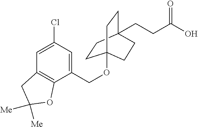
C1CC2(CCC(O)=O)CCC1(OCC1=CC(Cl)=CC3=C1OC([Me])([Me])C3)CC2
